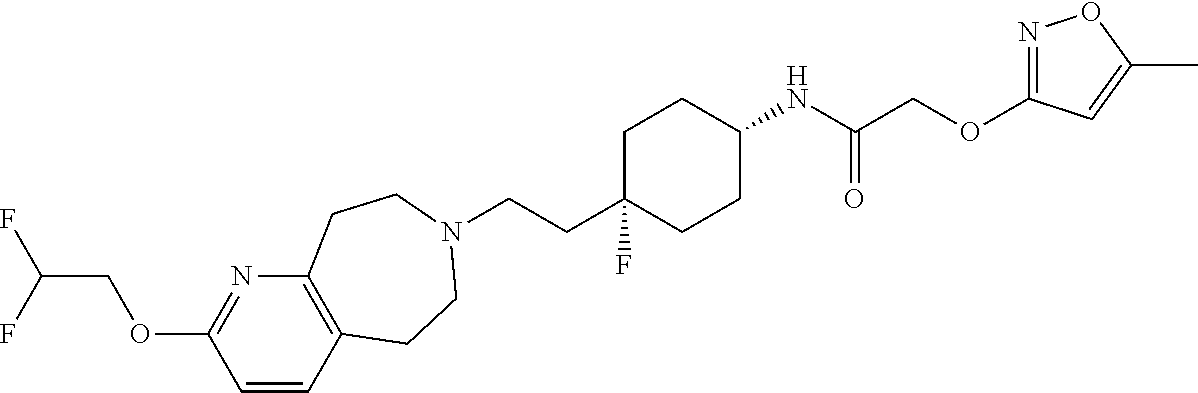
C12=C(C=CC(OCC(F)F)=N1)CCN(CCC1(F)CCC(NC(=O)COC3=NOC(C)=C3)CC1)CC2
